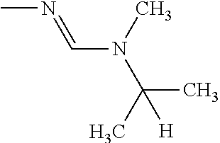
CN=CN(C)C(C)(C)[H]
